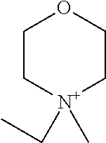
C1C[N+](C)(CC)CCO1
